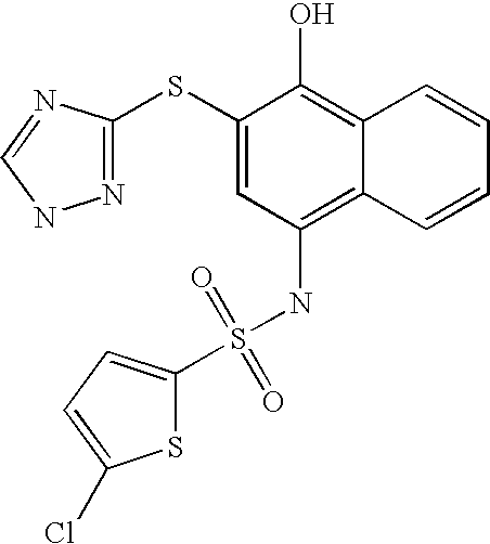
S(NC1=C2C(=C(O)C(SC3=NNC=N3)=C1)C=CC=C2)(=O)(=O)C1=CC=C(Cl)S1
